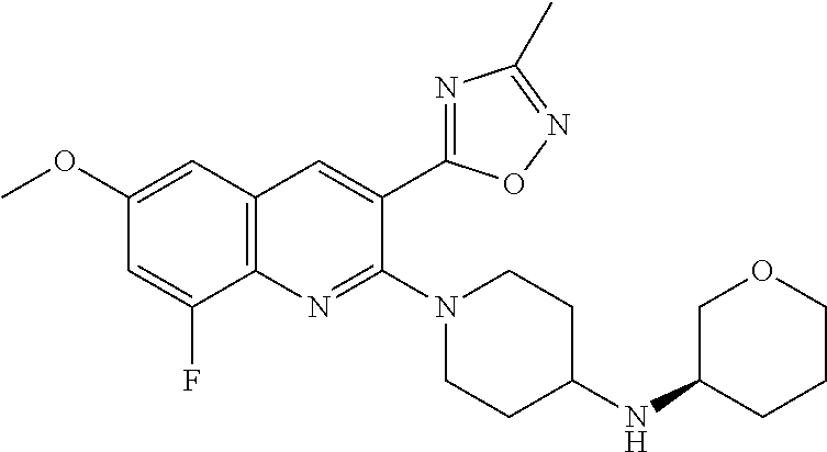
C1(OC)=CC2=C(N=C(N3CCC(NC4COCCC4)CC3)C(C3=NC(C)=NO3)=C2)C(F)=C1
